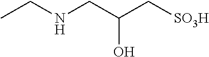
CCNCC(C[SO3H])O
